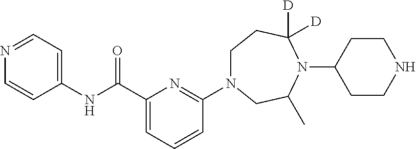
C1N(C2=NC(C(NC3=CC=NC=C3)=O)=CC=C2)CC(C)N(C2CCNCC2)C([D])([D])C1
